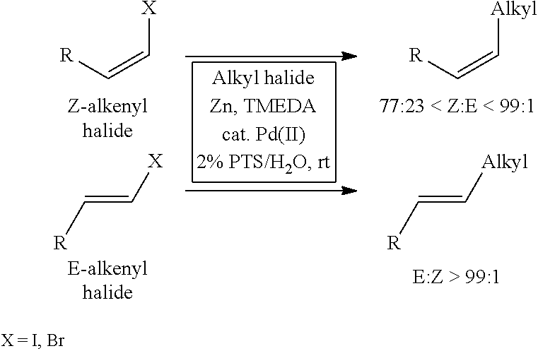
[R]C=C[Alkyl].[Alkyl]C=C[R].[X]C=C[R].[R]C=C[X]
